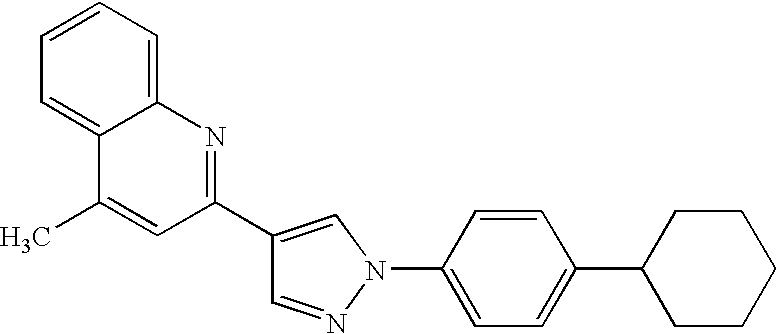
C1=NN(C2=CC=C(C3CCCCC3)C=C2)C=C1C1=NC2=CC=CC=C2C(C)=C1
